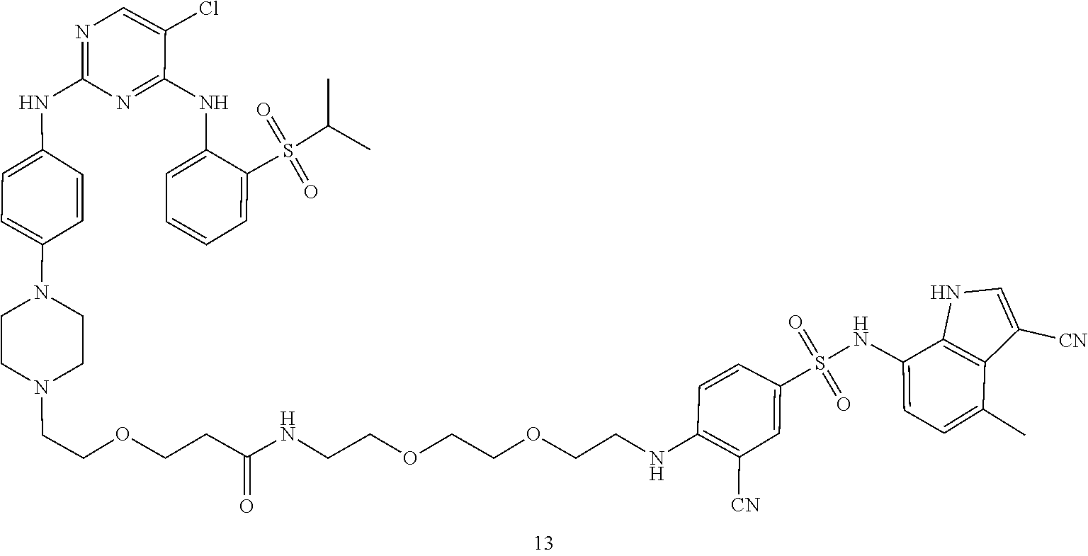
C1=C(N2CCN(CCOCCC(=O)NCCOCCOCCNC3=C([CN])C=C(S(=O)(=O)NC4=CC=C(C)C5=C4NC=C5[CN])C=C3)CC2)C=CC(NC2=NC=C(Cl)C(NC3=CC=CC=C3S(=O)(=O)C(C)C)=N2)=C1
